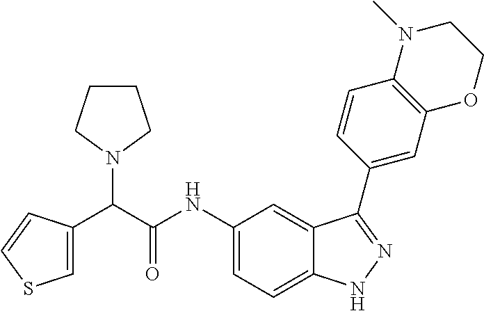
C1=C(C(C(NC2=CC=C3C(=C2)C(C2=CC4=C(C=C2)N(C)CCO4)=NN3)=O)N2CCCC2)C=CS1
